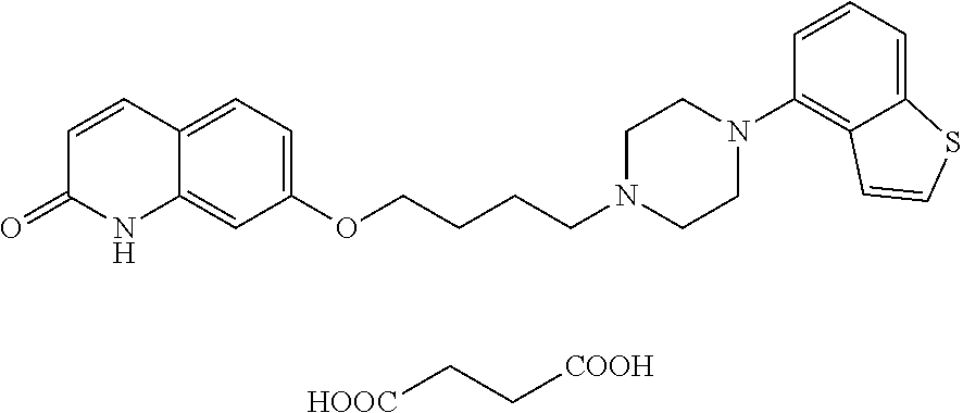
C12=CC(OCCCCN3CCN(C4=C5C(=CC=C4)SC=C5)CC3)=CC=C1C=CC(=O)N2.[HOOC]CC[COOH]
